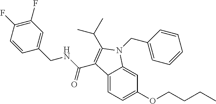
C12=CC=C(OCCCC)C=C1N(CC1=CC=CC=C1)C(C(C)C)=C2C(NCC1=CC(F)=C(F)C=C1)=O
